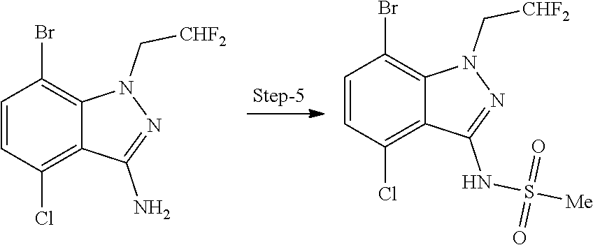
N1(C[CHF2])N=C(NS(=O)(=O)[Me])C2=C(Cl)C=CC(Br)=C12.N1(C[CHF2])N=C(N)C2=C(Cl)C=CC(Br)=C12
